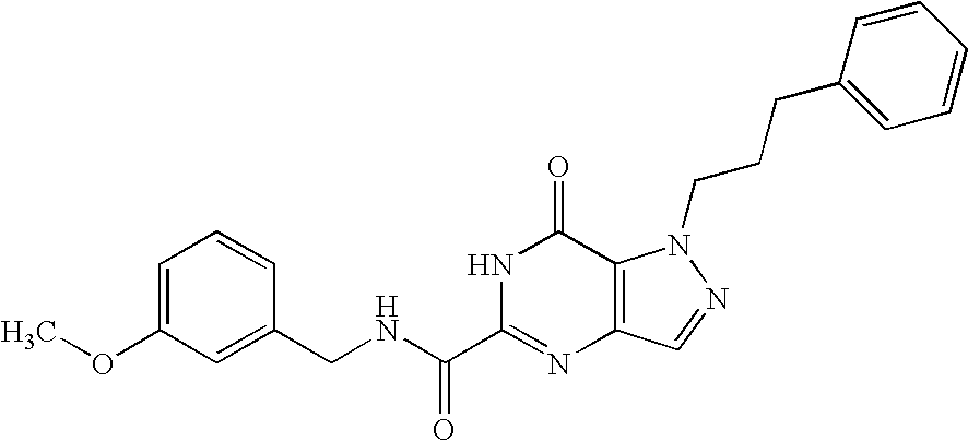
C1(CNC(C2=NC3=C(C(=O)N2)N(CCCC2=CC=CC=C2)N=C3)=O)=CC(OC)=CC=C1
